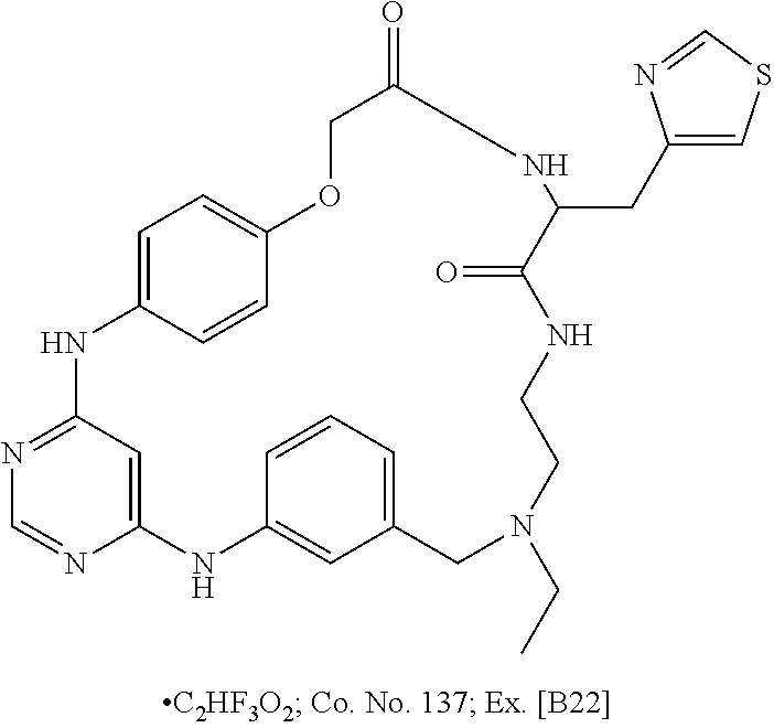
C12=CC(=NC=N1)NC1=CC=C(C=C1)OCC(=O)NC(CC1=CSC=N1)C(=O)NCCN(CC)CC1=CC=CC(=C1)N2
